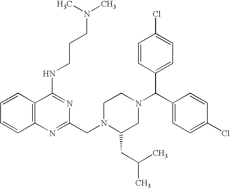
C1=CC2=C(C=C1)N=C(CN1C(CC(C)C)CN(C(C3=CC=C(Cl)C=C3)C3=CC=C(Cl)C=C3)CC1)N=C2NCCCN(C)C
